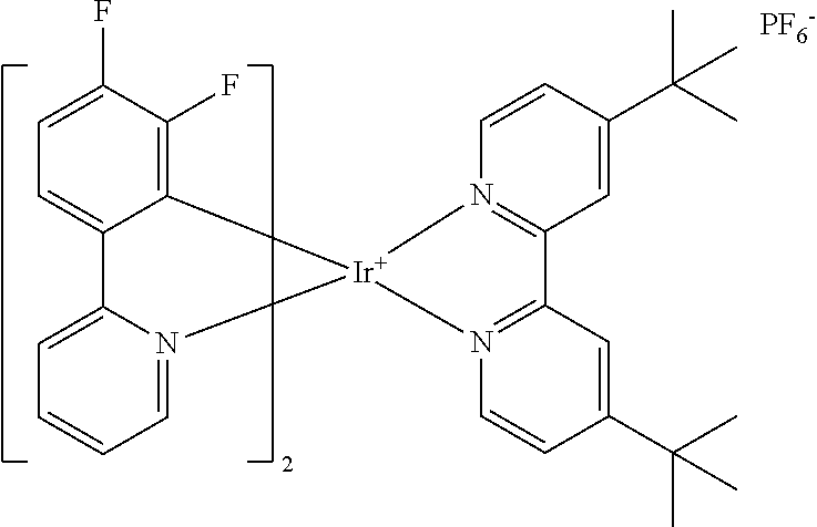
C12=C(F)C(F)=CC=C1C1=CC=CC=N1[Ir]21N2=C(C=C(C(C)(C)C)C=C2)C2=N1C=CC(C(C)(C)C)=C2.[PF6-]
